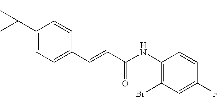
C(=CC(=O)NC1=C(Br)C=C(F)C=C1)C1=CC=C(C(C)(C)C)C=C1
